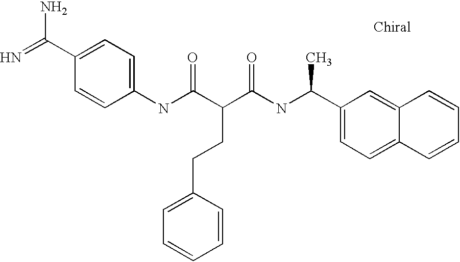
N=C(C1=CC=C(NC(=O)C(CCC2=CC=CC=C2)C(=O)NC(C2=CC=C3C(=C2)C=CC=C3)C)C=C1)N
